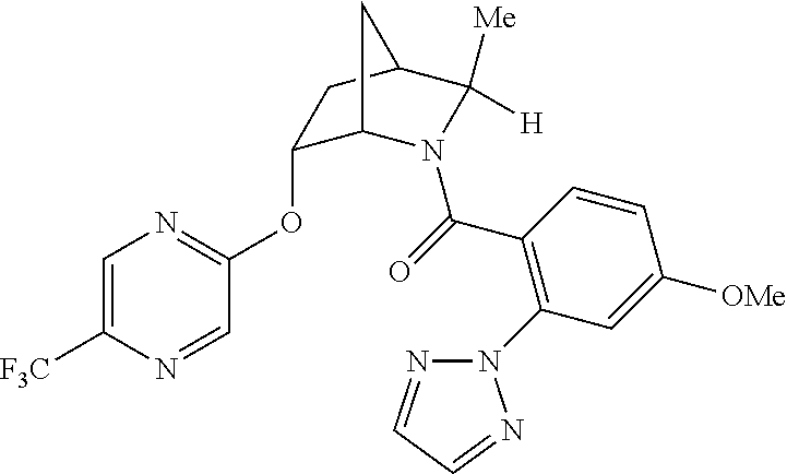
C1(OC2=NC=C([F3C])N=C2)C2N(C(=O)C3=C(N4N=CC=N4)C=C([OMe])C=C3)C([Me])([H])C(C1)C2
